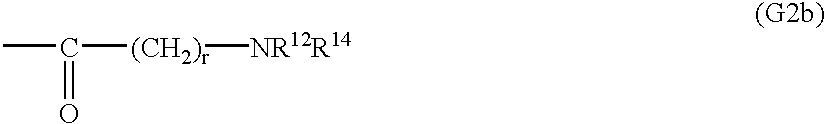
CC([(CH2)r][NR12R14])=O
